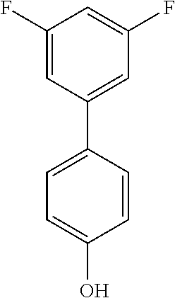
C1=CC(C2=CC(F)=CC(F)=C2)=CC=C1O
